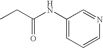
C1(NC(CC)=O)=CC=CN=C1
